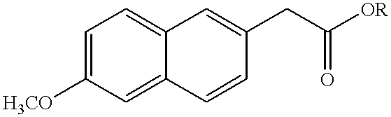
C1=C([H3CO])C=C2C(=C1)C=C(CC([OR])=O)C=C2
